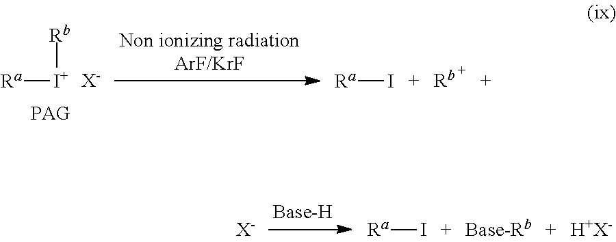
[Ra][I+][Rb].[X-].[Ra]I.[X-].[Ra]I.[H+X-]
